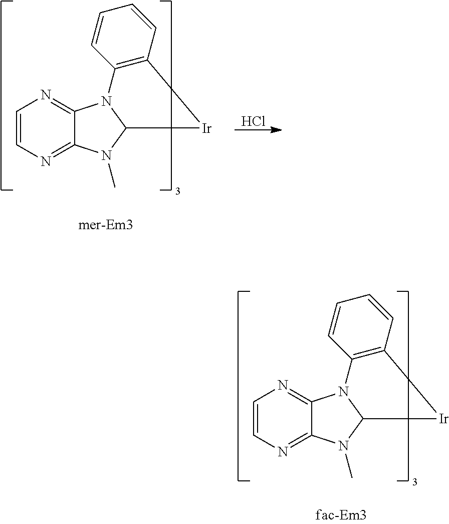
C1=CN=C2C(=N1)N1C(N2C)[Ir]C2=C1C=CC=C2.Cl.C1=CN=C2C(=N1)N1C(N2C)[Ir]C2=C1C=CC=C2
